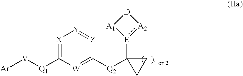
[Ar][V][Q1]C1=[X][Y]=[Z]C([Q2]C2([E]3:[A2][D][A1]3)CC2)=[W]1
